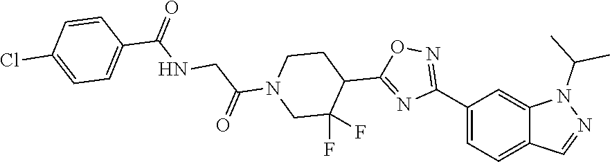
C12=CC=C(C3=NOC(C4CCN(C(CNC(C5=CC=C(Cl)C=C5)=O)=O)CC4(F)F)=N3)C=C1N(C(C)C)N=C2
